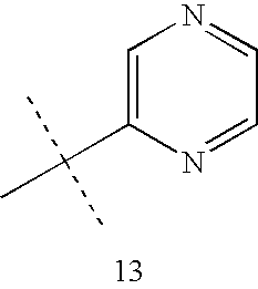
N1=CC=NC(C(C)(C)C)=C1
